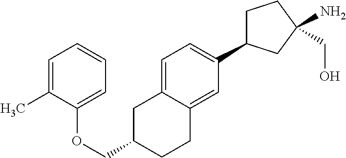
C1=C2C(=CC(C3CCC(CO)(N)C3)=C1)CCC(COC1=CC=CC=C1C)C2
